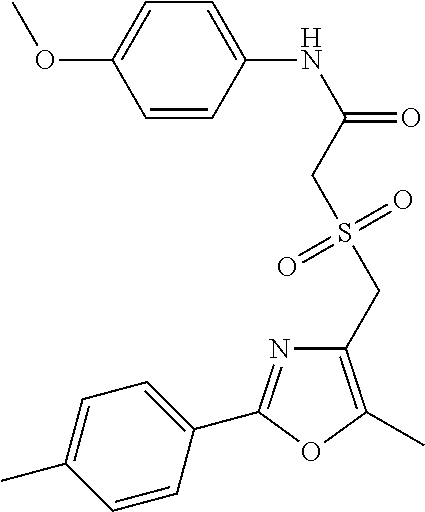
C1=CC(NC(=O)CS(CC2=C(C)OC(C3=CC=C(C)C=C3)=N2)(=O)=O)=CC=C1OC
